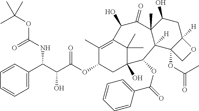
C1=C(C(C(C(=O)OC2CC3(O)C(C)(C)C(=C2C)C(O)C(=O)C2(C)C([H])(C3OC(=O)C3=CC=CC=C3)C3(OC(C)=O)C([H])(CC2O)OC3)O)NC(=O)OC(C)(C)C)C=CC=C1
